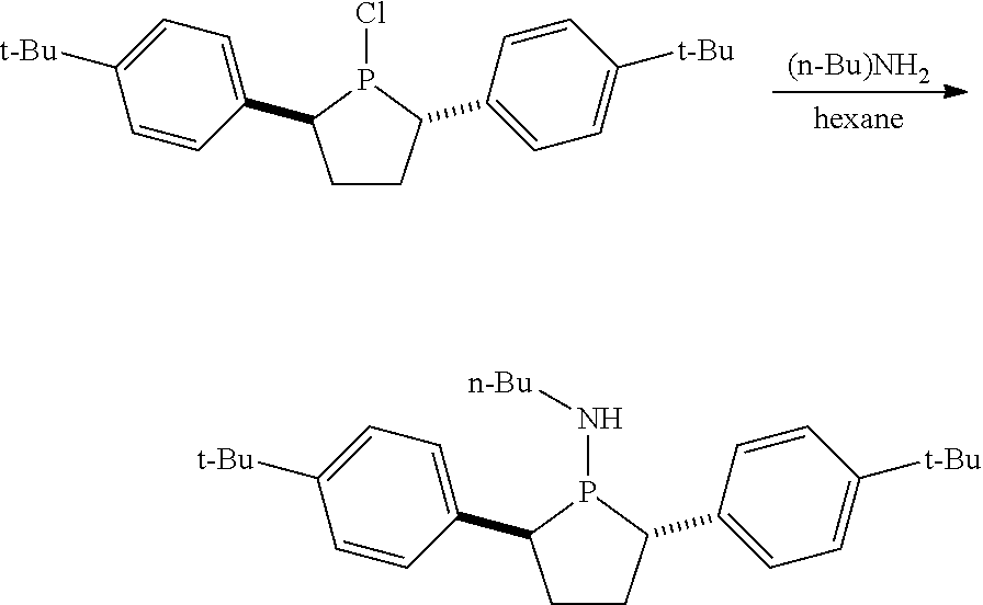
[(n-Bu)NH2].C1CC(C2=CC=C([t-Bu])C=C2)P(Cl)C1C1=CC=C([t-Bu])C=C1.C1CC(C2=CC=C([t-Bu])C=C2)P(N[n-Bu])C1C1=CC=C([t-Bu])C=C1
